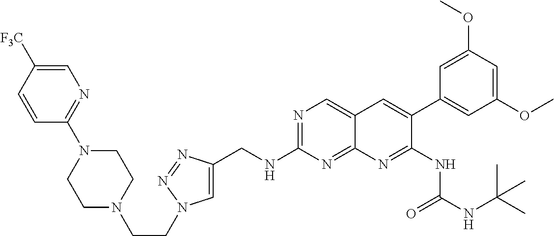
N1=C(NCC2=CN(CCN3CCN(C4=NC=C([F3C])C=C4)CC3)N=N2)N=C2C(=C1)C=C(C1=CC(OC)=CC(OC)=C1)C(NC(NC(C)(C)C)=O)=N2
